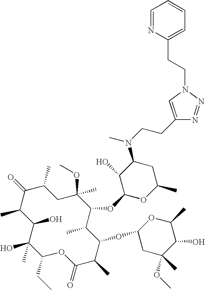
C1(O)C(C)C(=O)C(C)CC(C)(OC)C(OC2OC(C)CC(N(CCC3=CN(CCC4=CC=CC=N4)N=N3)C)C2O)C(C)C(OC2CC(OC)(C)C(O)C(C)O2)C(C)C(=O)OC(CC)C1(O)C
